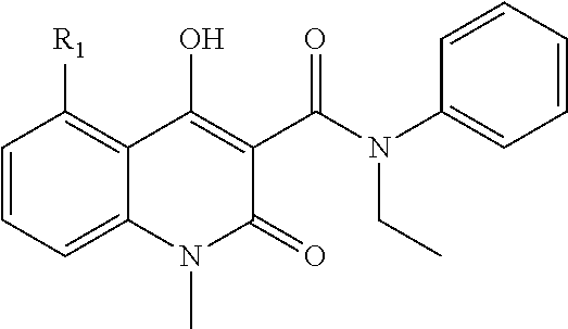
C1=CC=C2C(=C1[R1])C(O)=C(C(N(C1=CC=CC=C1)CC)=O)C(=O)N2C
